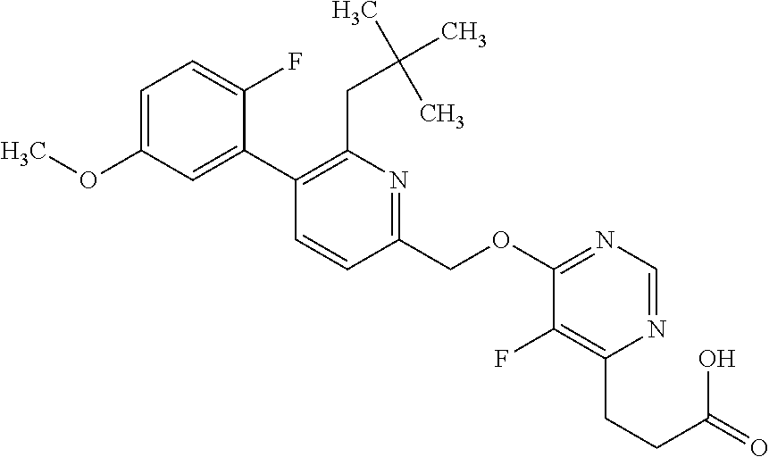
C1(OC)=CC=C(F)C(C2=C(CC(C)(C)C)N=C(COC3=NC=NC(CCC(O)=O)=C3F)C=C2)=C1
